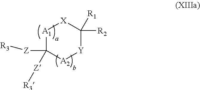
[A1]1C([Z][R3])([Z][R3])[A2][Y]C([R2])([R1])[X]1
